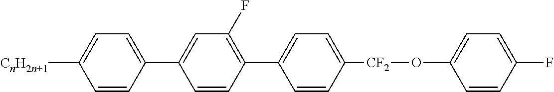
C1=CC([CF2]OC2=CC=C(F)C=C2)=CC=C1C1=C(F)C=C(C2=CC=C([CnH2n+1])C=C2)C=C1
